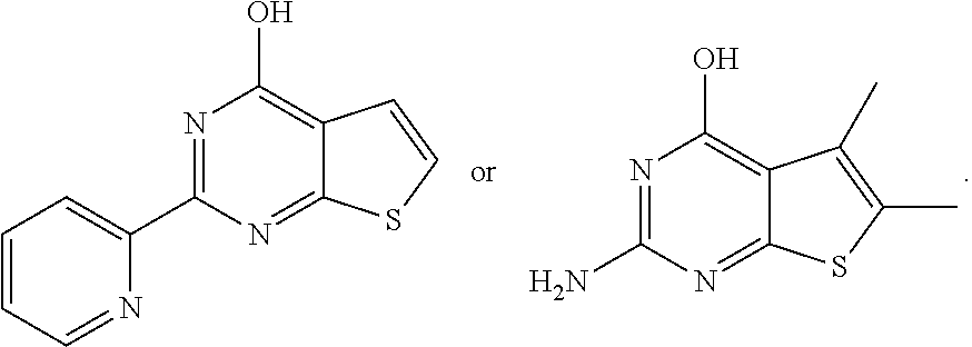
N1=C(C2=CC=CC=N2)N=C2C(=C1O)C=CS2.N1=C(N)N=C2C(=C1O)C(C)=C(C)S2
